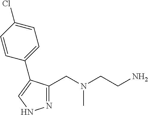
N1=C(CN(CCN)C)C(C2=CC=C(Cl)C=C2)=CN1
